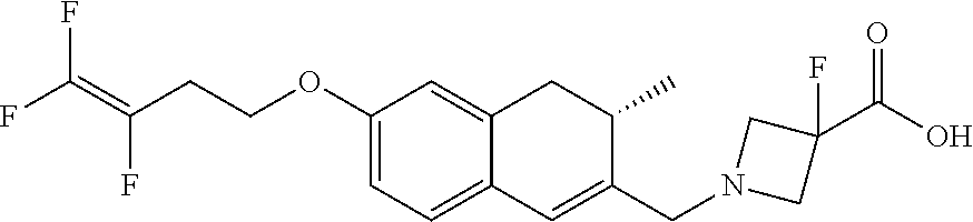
C1(OCCC(=C(F)F)F)=CC=C2C(=C1)CC(C)C(CN1CC(C(O)=O)(F)C1)=C2
